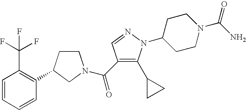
C1=CC=CC(C2CCN(C(=O)C3=C(C4CC4)N(C4CCN(C(N)=O)CC4)N=C3)C2)=C1C(F)(F)F
